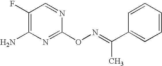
C1(F)=C(N)N=C(ON=C(C2=CC=CC=C2)C)N=C1
